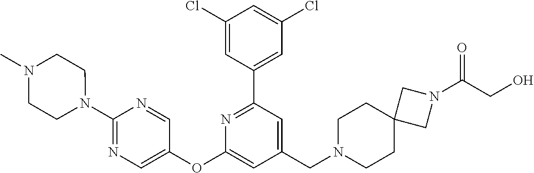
C1(Cl)=CC(C2=NC(OC3=CN=C(N4CCN(C)CC4)N=C3)=CC(CN3CCC4(CC3)CN(C(CO)=O)C4)=C2)=CC(Cl)=C1
